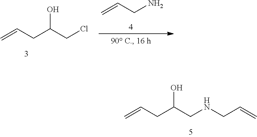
C(CC(CCl)O)=C.C=CCN.C(CC(CNCC=C)O)=C
